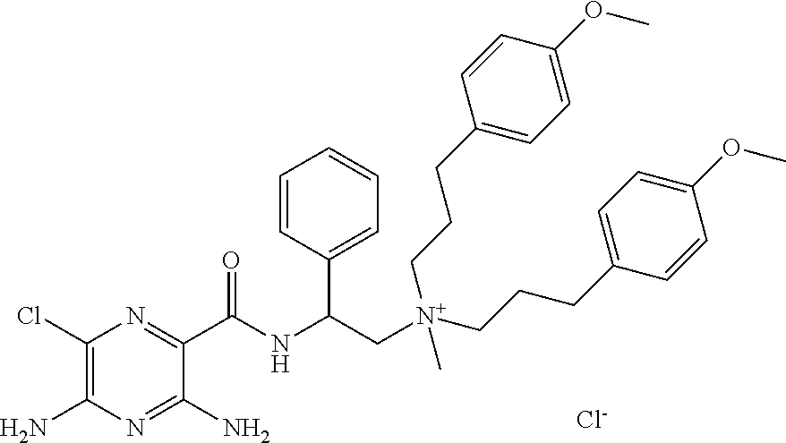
C1(Cl)=C(N)N=C(N)C(C(NC(C[N+](CCCC2=CC=C(OC)C=C2)(C)CCCC2=CC=C(OC)C=C2)C2=CC=CC=C2)=O)=N1.[Cl-]
